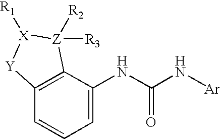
C12=C(C(NC(N[Ar])=O)=CC=C1)[Z]([R3])([R2])[X]([R1])[Y]2
